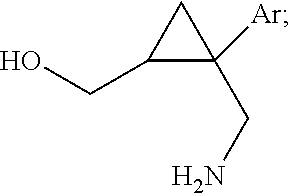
C1(CO)C([Ar])(CN)C1
